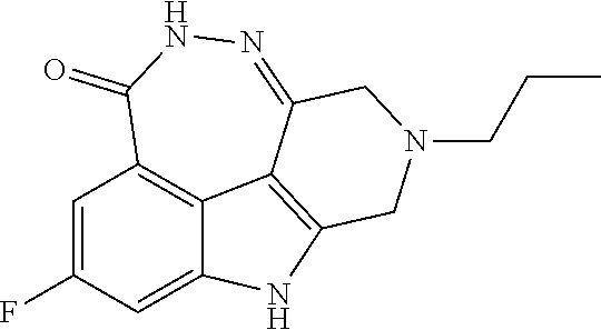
C1=C(F)C=C2C3=C1C(=O)NN=C1C3=C(CN(CCC)C1)N2
